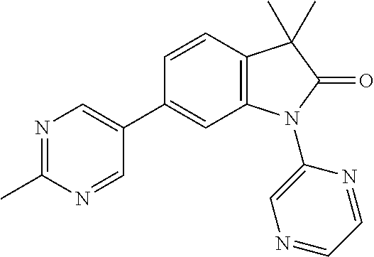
C1=CC2=C(C=C1C1=CN=C(C)N=C1)N(C1=CN=CC=N1)C(=O)C2(C)C
